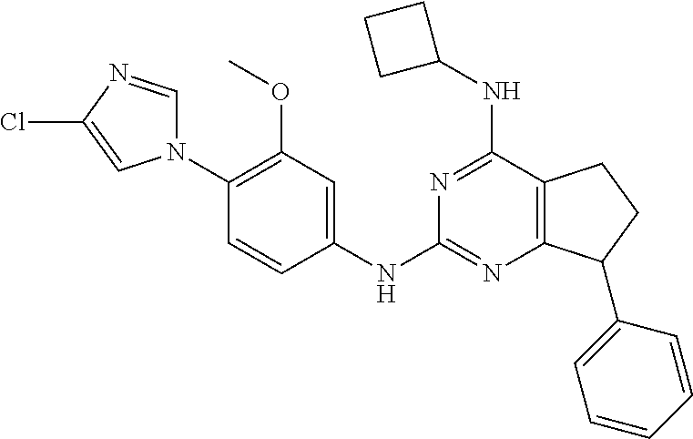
C1(N2C=NC(Cl)=C2)=C(OC)C=C(NC2=NC3=C(C(NC4CCC4)=N2)CCC3C2=CC=CC=C2)C=C1
